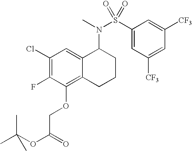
C1(Cl)=C(F)C(OCC(OC(C)(C)C)=O)=C2C(=C1)C(N(S(=O)(C1=CC([CF3])=CC([CF3])=C1)=O)C)CCC2
